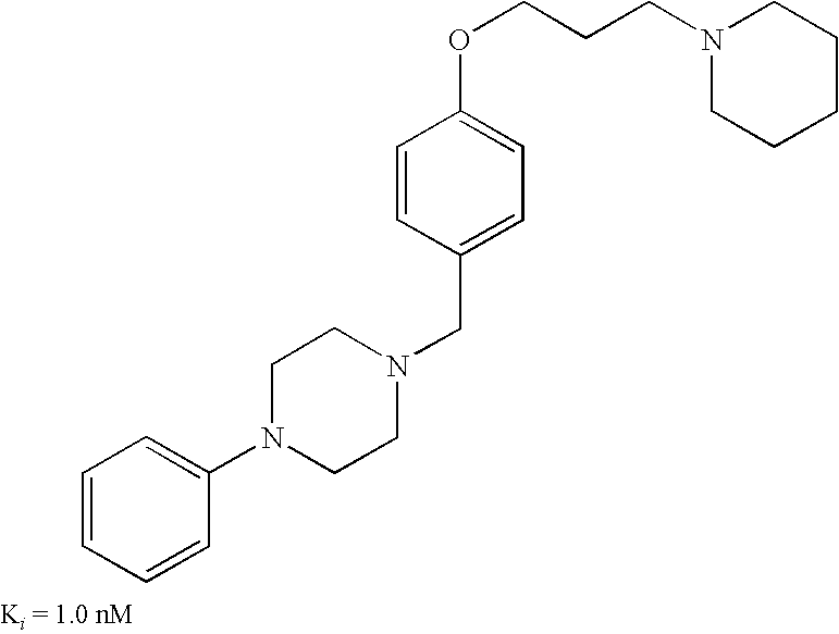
N1(CCCOC2=CC=C(CN3CCN(C4=CC=CC=C4)CC3)C=C2)CCCCC1
